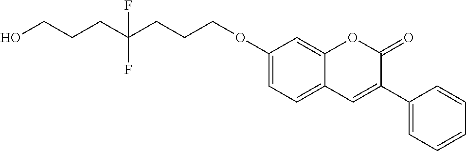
OCCCC(CCCOC1=CC=C2C(=C1)OC(=O)C(C1=CC=CC=C1)=C2)(F)F
